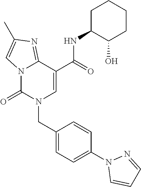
C12=NC(C)=CN1C(=O)N(CC1=CC=C(N3C=CC=N3)C=C1)C=C2C(NC1C(O)CCCC1)=O
